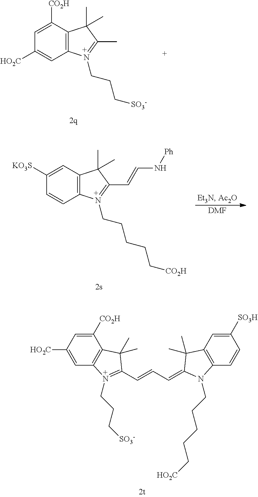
C1([CO2H])=CC([HO2C])=CC2=C1C(C)(C)C(C=CC=C1C(C)(C)C3=C(C=CC([SO3H])=C3)N1CCCCC[HO2C])=N2CCC[SO3-].C12=C(C([CO2H])=CC([HO2C])=C1)C(C)(C)C(C)=N2CCC[SO3-].C12=C(C=C([KO3S])C=C1)C(C)(C)C(C=CN[Ph])=N2CCCCC[CO2H].[DMF]
